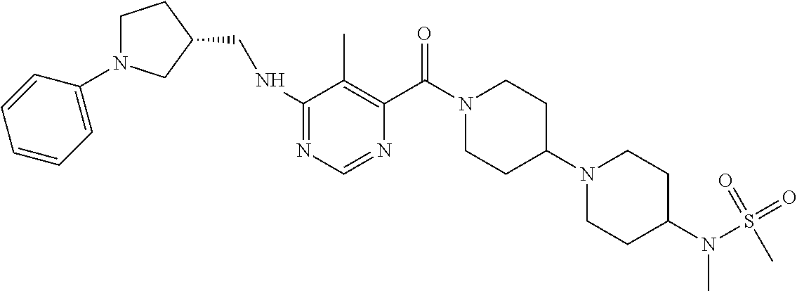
C1(NCC2CCN(C3=CC=CC=C3)C2)=NC=NC(C(N2CCC(N3CCC(N(S(=O)(=O)C)C)CC3)CC2)=O)=C1C
